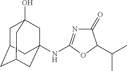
C1(=O)N=C(NC23CC4(O)CC(CC(C2)C4)C3)OC1C(C)C
